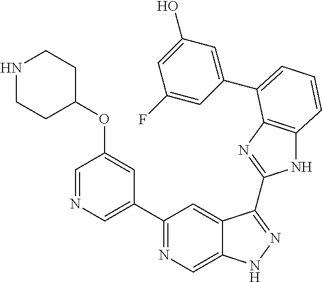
C1(C2=NC=C3C(=C2)C(C2=NC4=C(N2)C=CC=C4C2=CC(O)=CC(F)=C2)=NN3)=CN=CC(OC2CCNCC2)=C1
